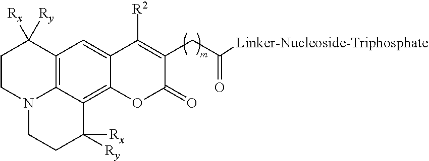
C12=C3C(=C4C(=C1)C([R2])=C(CC(=O)[Linker-Nucleoside-Triphosphate])C(=O)O4)C([Ry])([Rx])CCN3CCC2([Ry])[Rx]
